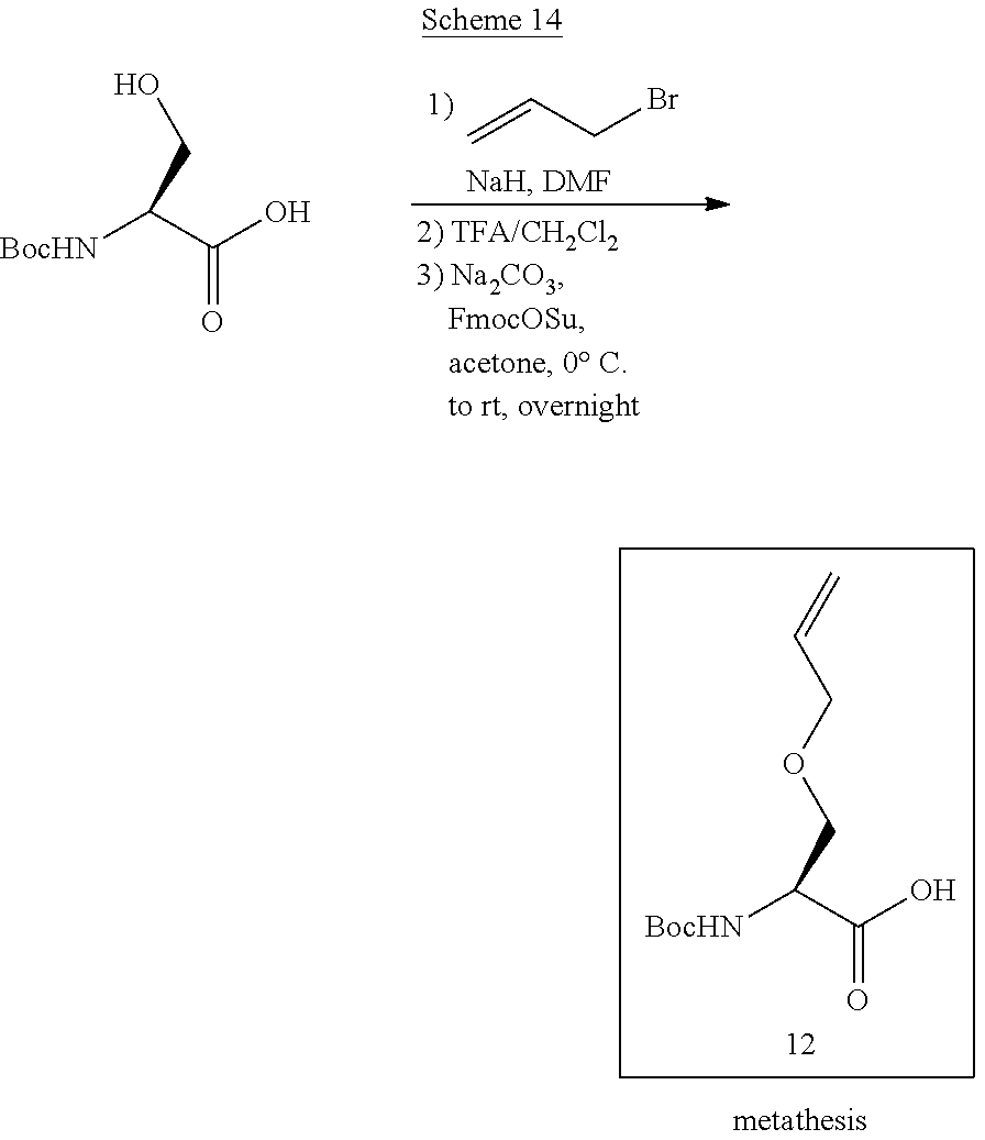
[BocHN]C(C(O)=O)COCC=C.C=CCBr.[BocHN]C(C(O)=O)CO
